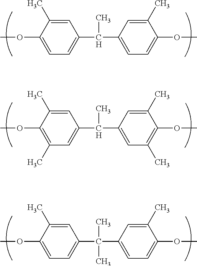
C1=C(C)C(OC)=CC=C1C(C1=CC=C(OC)C(C)=C1)C.C1=C(C)C(OC)=C(C)C=C1C(C1=CC(C)=C(OC)C(C)=C1)C.C1=C(C)C(OC)=CC=C1C(C1=CC=C(OC)C(C)=C1)(C)C
